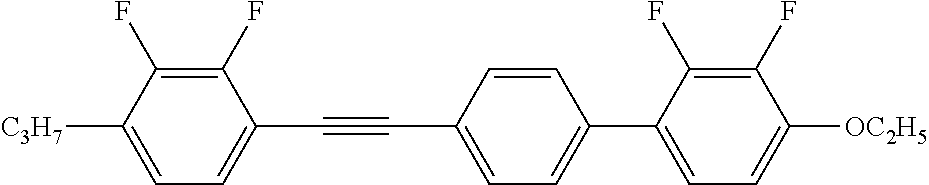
C1(F)=C(F)C([C3H7])=CC=C1C#CC1=CC=C(C2=CC=C([OC2H5])C(F)=C2F)C=C1
